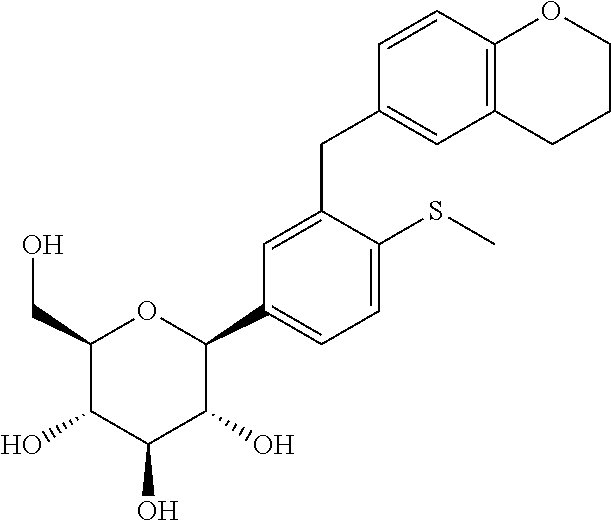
C1(CO)C(O)C(O)C(O)C(C2=CC=C(SC)C(CC3=CC4=C(C=C3)OCCC4)=C2)O1
